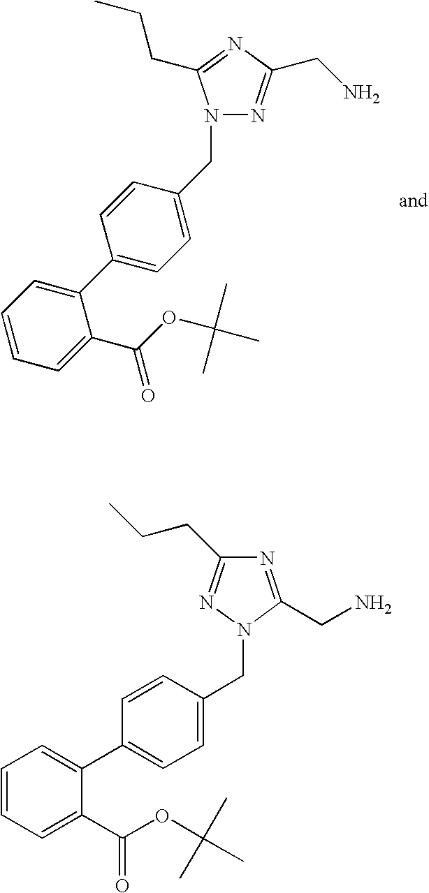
N1(CC2=CC=C(C3=CC=CC=C3C(OC(C)(C)C)=O)C=C2)N=C(CN)N=C1CCC.C1=CC=C(C(OC(C)(C)C)=O)C(C2=CC=C(CN3C(CN)=NC(CCC)=N3)C=C2)=C1
